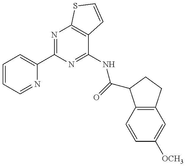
C1=CC=NC(C2=NC3=C(C(NC(=O)C4C5=C(CC4)C=C([OCH3])C=C5)=N2)C=CS3)=C1
